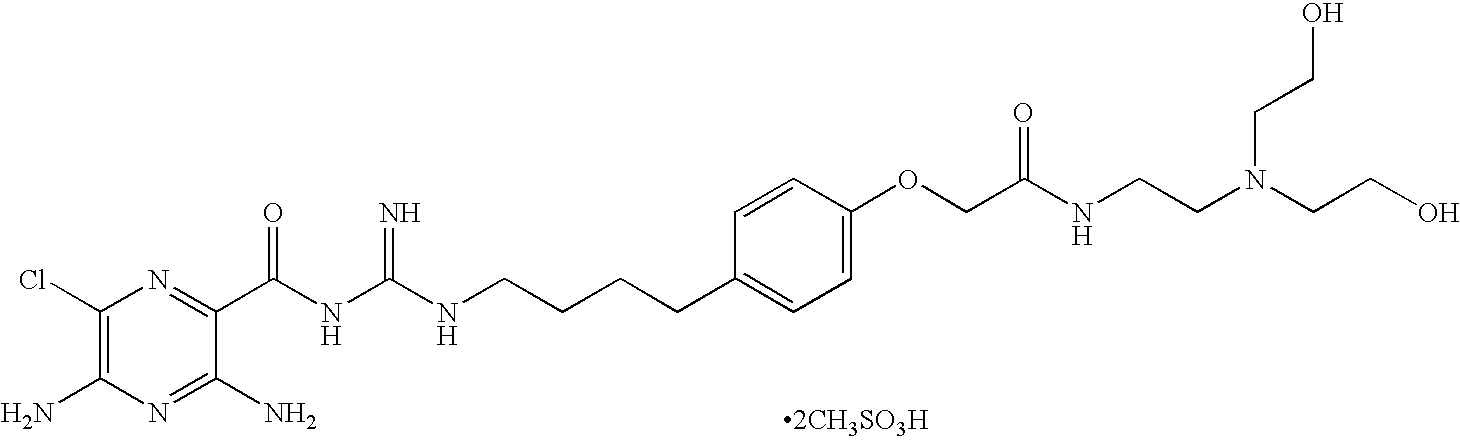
C1(Cl)=C(N)N=C(N)C(C(NC(NCCCCC2=CC=C(OCC(NCCN(CCO)CCO)=O)C=C2)=N)=O)=N1
